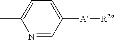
N1=CC([A][R2a])=CC=C1C
